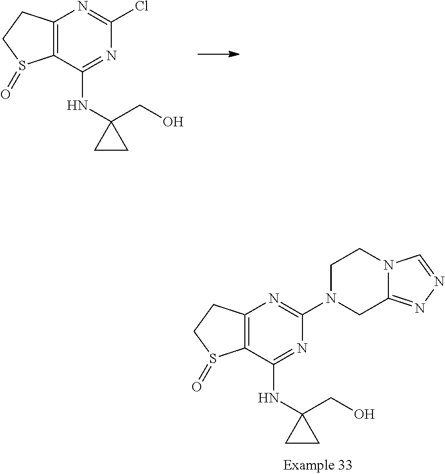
C12=C(C(NC3(CO)CC3)=NC(N3CC4=NN=CN4CC3)=N1)S(=O)CC2.C12=C(C(NC3(CO)CC3)=NC(Cl)=N1)S(=O)CC2
